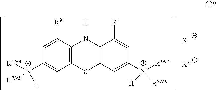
C1=C([R9])C2=C(C=C1[N+]([R7NA])([R7NB])[H])SC1=C(N2[H])C([R1])=CC([N+]([R3NA])([R3NB])[H])=C1.[X1].[X2]
